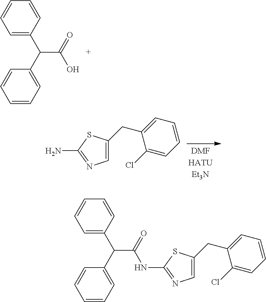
C1=C(C(C2=CC=CC=C2)C(=O)O)C=CC=C1.C1=C(CC2=CC=CC=C2Cl)SC(N)=N1.C1=C(C(C2=CC=CC=C2)C(=O)NC2=NC=C(CC3=CC=CC=C3Cl)S2)C=CC=C1
